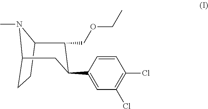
C1=CC(C2C(COCC)C3N(C)C(CC3)C2)=CC(Cl)=C1Cl
